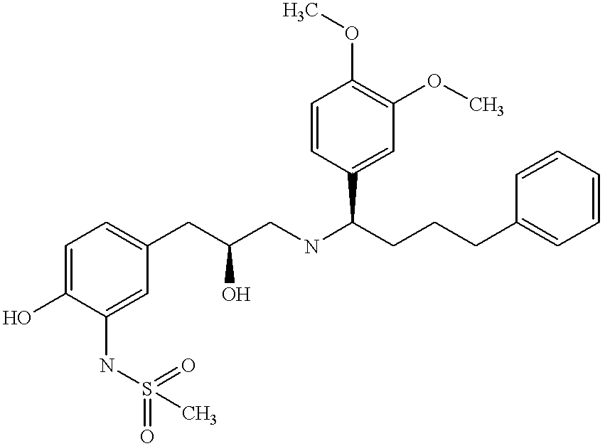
C1=C(O)C(NS(C)(=O)=O)=CC(CC(CNC(CCCC2=CC=CC=C2)C2=CC(OC)=C(OC)C=C2)O)=C1
